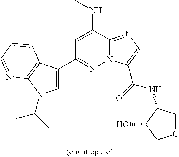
C1=C(NC)C2=NC=C(C(=O)NC3COCC3O)N2N=C1C1=CN(C(C)C)C2=C1C=CC=N2
